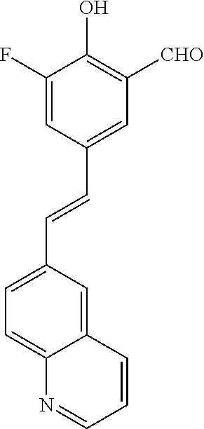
C(=CC1=CC([CHO])=C(O)C(F)=C1)C1=CC=C2C(=C1)C=CC=N2
